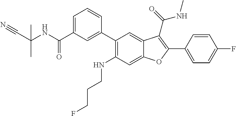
C1=CC(C2=C(C(=O)NC)C3=CC(C4=CC(C(=O)NC(C#N)(C)C)=CC=C4)=C(NCCCF)C=C3O2)=CC=C1F
